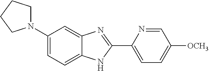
C1(N2CCCC2)=CC=C2C(=C1)N=C(C1=CC=C([OCH3])C=N1)N2
